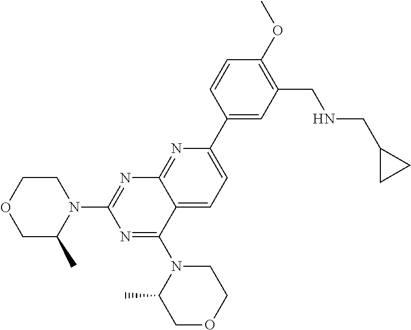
C1C(C)N(C2=NC3=NC(C4=CC(CNCC5CC5)=C(OC)C=C4)=CC=C3C(N3C(C)COCC3)=N2)CCO1
